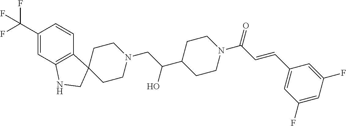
C1CN(CC(C2CCN(C(C=CC3=CC(F)=CC(F)=C3)=O)CC2)O)CCC12C1=C(C=C(C(F)(F)F)C=C1)NC2
